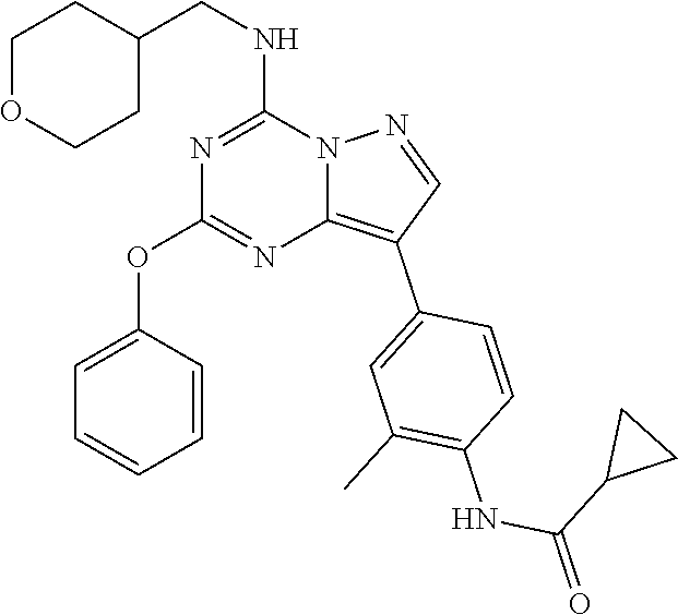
C1OCCC(CNC2=NC(OC3=CC=CC=C3)=NC3=C(C4=CC(C)=C(NC(C5CC5)=O)C=C4)C=NN23)C1
